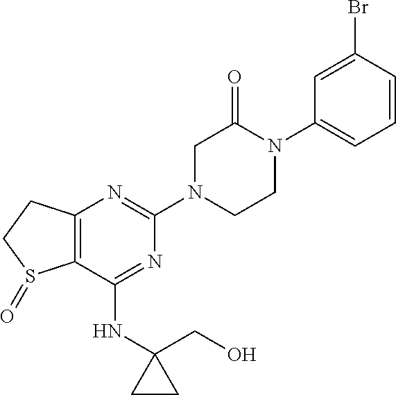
C12=C(C(NC3(CO)CC3)=NC(N3CCN(C4=CC=CC(Br)=C4)C(=O)C3)=N1)S(=O)CC2
